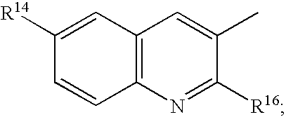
C12=C(N=C([R16])C(C)=C1)C=CC([R14])=C2
